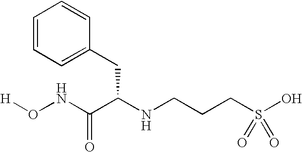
C1=CC=C(CC(C(=O)NO[H])NCCCS(O)(=O)=O)C=C1
